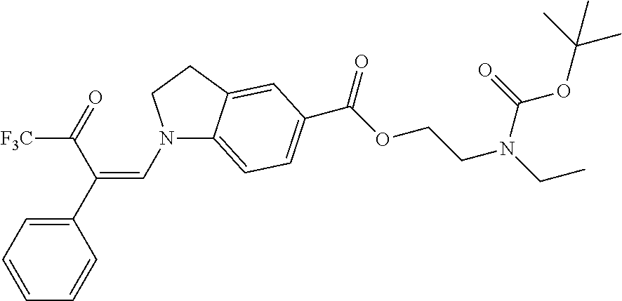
N1(C=C(C2=CC=CC=C2)C(=O)[F3C])C2=CC=C(C(OCCN(CC)C(=O)OC(C)(C)C)=O)C=C2CC1
